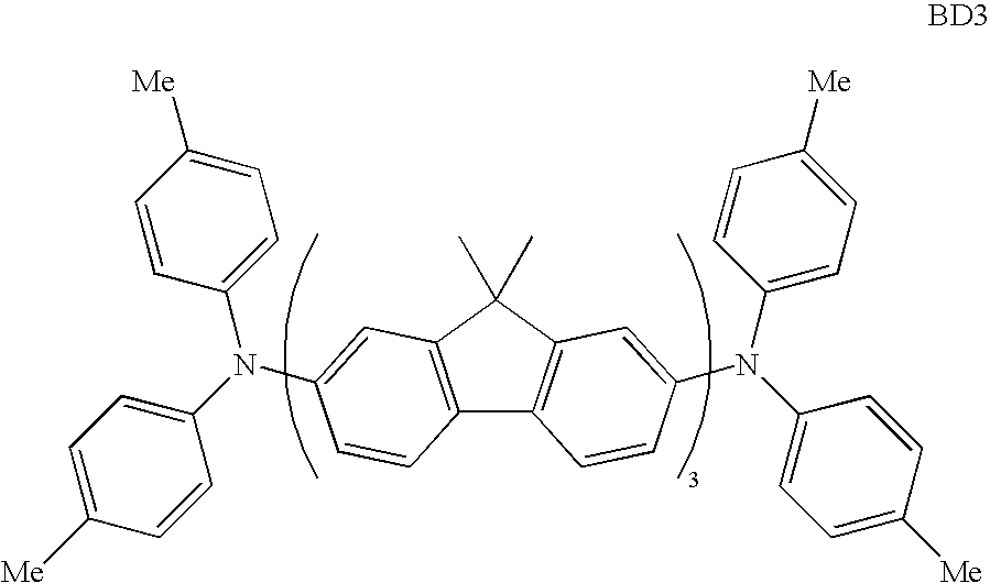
C12=C(C(C)(C)C3=C1C=CC(N(C1=CC=C([Me])C=C1)C1=CC=C([Me])C=C1)=C3)C=C(N(C1=CC=C([Me])C=C1)C1=CC=C([Me])C=C1)C=C2
